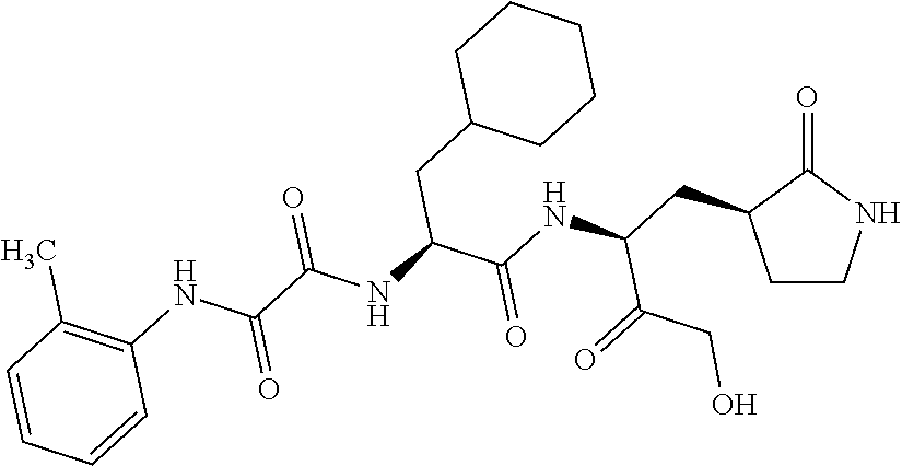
C1CNC(=O)C1CC(NC(C(NC(C(NC1=C(C)C=CC=C1)=O)=O)CC1CCCCC1)=O)C(=O)CO
